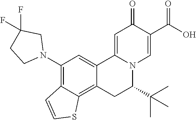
C12=CC(N3CC(F)(F)CC3)=C3C(=C1CC(C(C)(C)C)N1C2=CC(=O)C(C(O)=O)=C1)SC=C3
